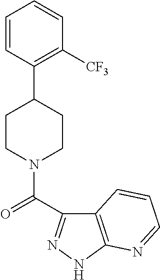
C1=CC(C2CCN(C(=O)C3=NNC4=C3C=CC=N4)CC2)=C([CF3])C=C1
